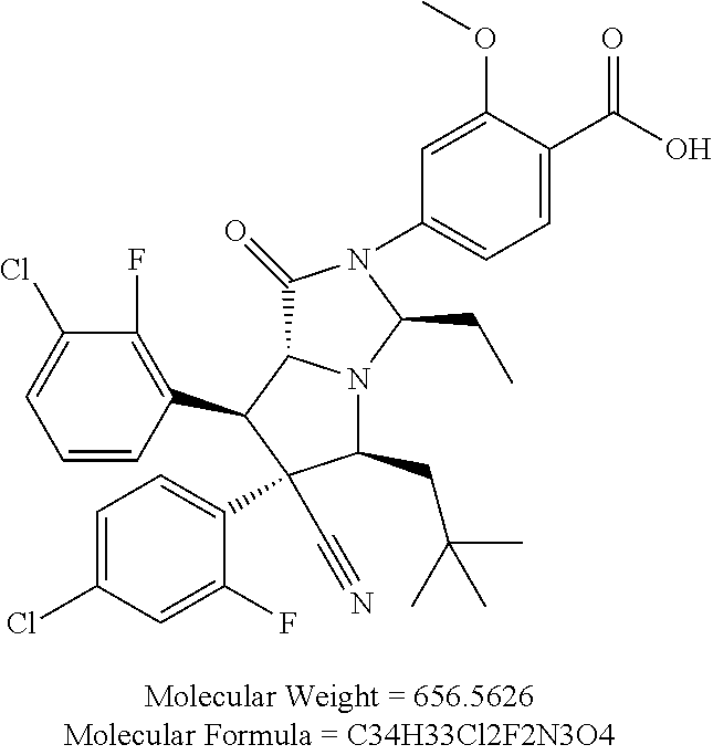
C1(=O)C2N(C(CC)N1C1=CC=C(C(O)=O)C(OC)=C1)C(CC(C)(C)C)C(C#N)(C1=CC=C(Cl)C=C1F)C2C1=C(F)C(Cl)=CC=C1
